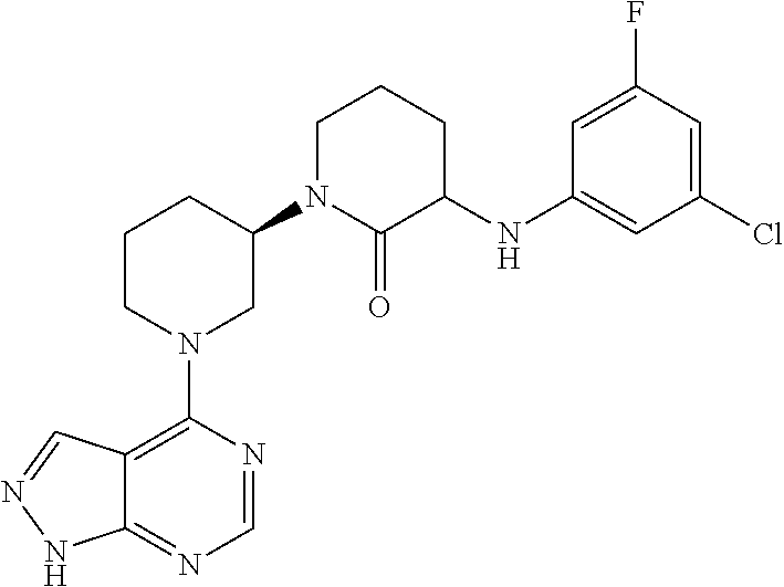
C1(N2CC(N3C(=O)C(NC4=CC(Cl)=CC(F)=C4)CCC3)CCC2)=C2C(=NC=N1)NN=C2
